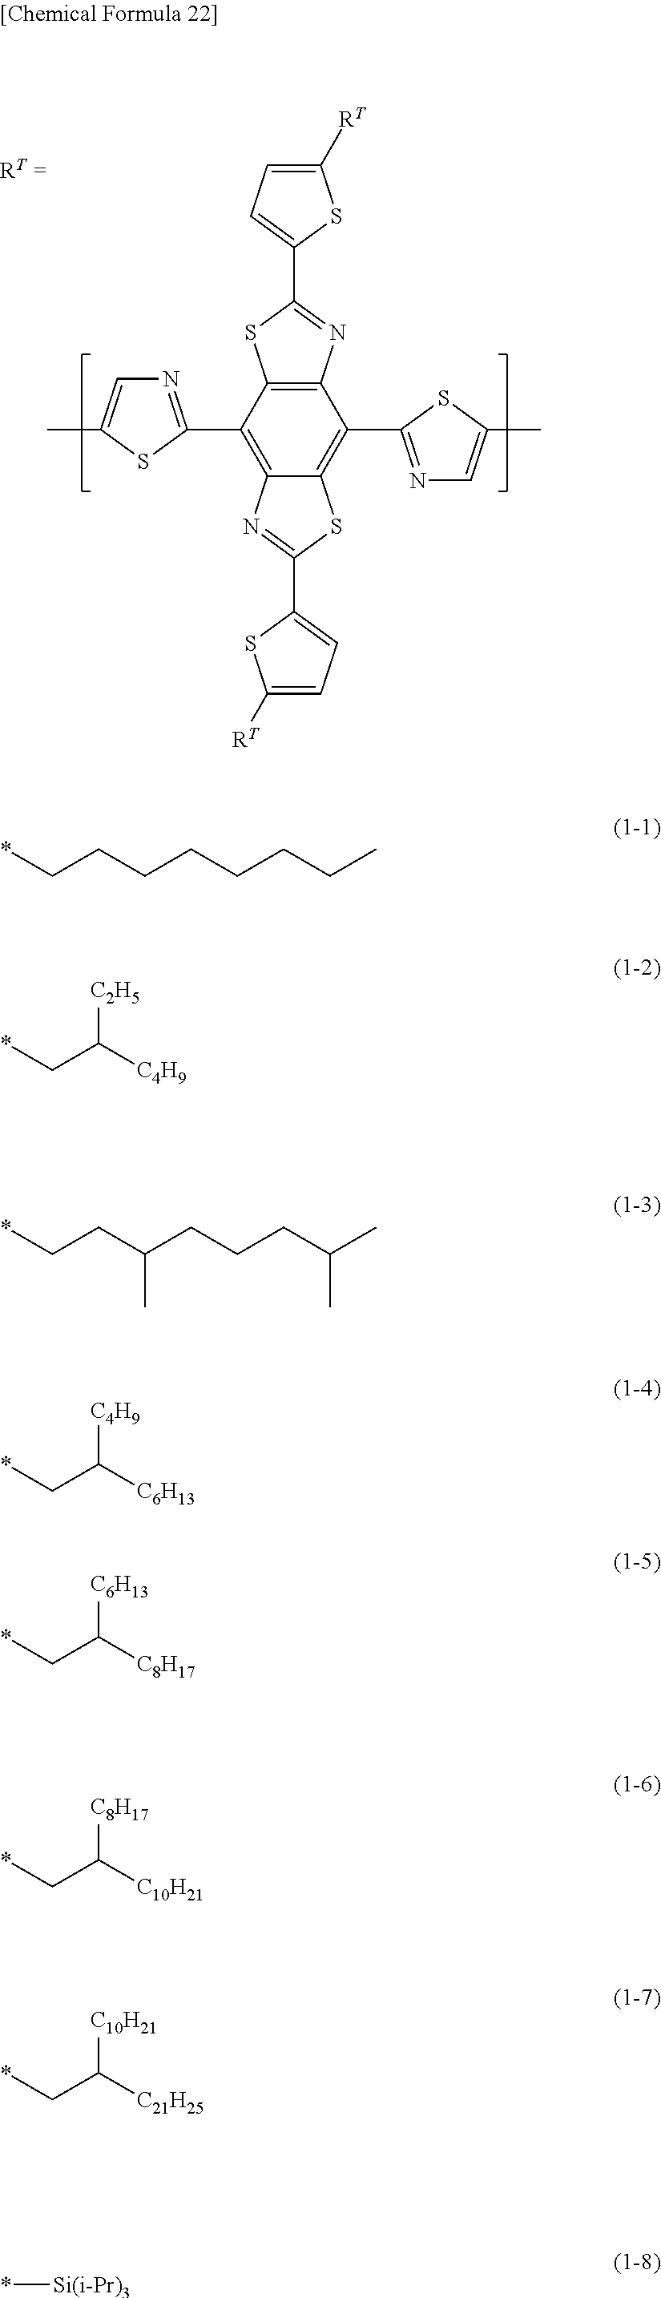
C12=C(C3=NC=C(C)S3)C3=C(C(C4=NC=C(C)S4)=C1SC(C1=CC=C([RT])S1)=N2)N=C(C1=CC=C([RT])S1)S3.*CCCCCCCC.*CC([C4H9])[C2H5].*CCC(CCCC(C)C)C.*CC([C6H13])[C4H9].*CC([C8H17])[C6H13].*CC([C10H21])[C8H17].*CC([C21H25])[C10H21].*[Si(i-Pr)3]
